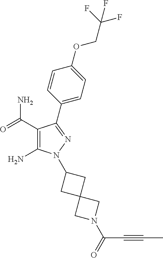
C1(C(=O)N)=C(N)N(C2CC3(C2)CN(C(=O)C#CC)C3)N=C1C1=CC=C(OCC(F)(F)F)C=C1
